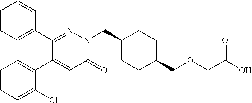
C1=CC=C(C2=NN(CC3CCC(COCC(O)=O)CC3)C(=O)C=C2C2=CC=CC=C2Cl)C=C1
